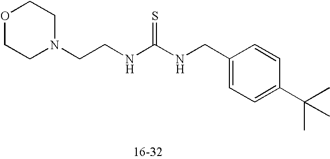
C1CN(CCNC(NCC2=CC=C(C(C)(C)C)C=C2)=S)CCO1
